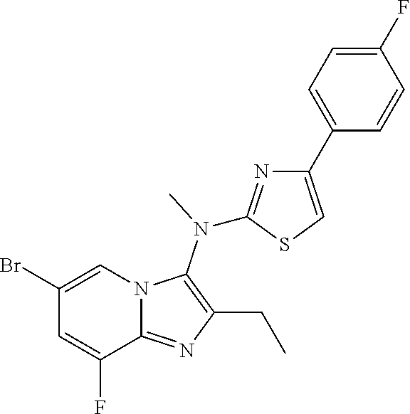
C1(Br)=CN2C(=NC(CC)=C2N(C)C2=NC(C3=CC=C(F)C=C3)=CS2)C(F)=C1
